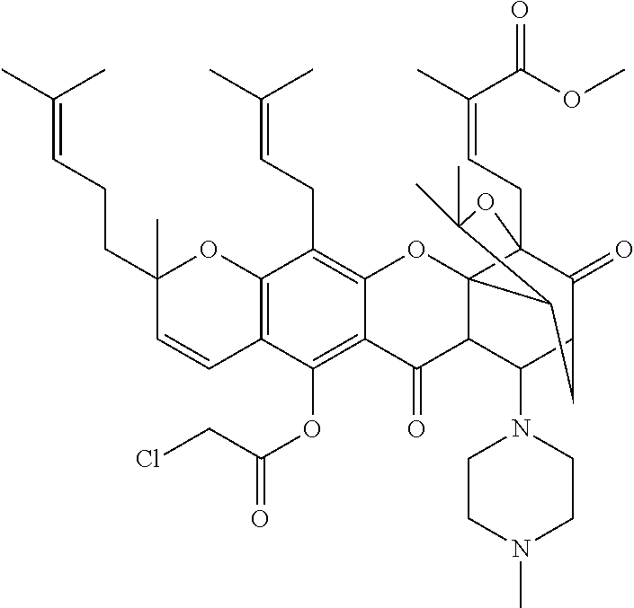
C12=C(C(OC(CCl)=O)=C3C(=C1CC=C(C)C)OC14C(C(N5CCN(C)CC5)C5C(=O)C1(CC=C(C)C(OC)=O)OC(C)(C)C4C5)C3=O)C=CC(CCC=C(C)C)(C)O2
